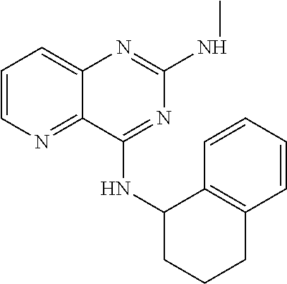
C1=CN=C2C(=C1)N=C(NC)N=C2NC1CCCC2=C1C=CC=C2
